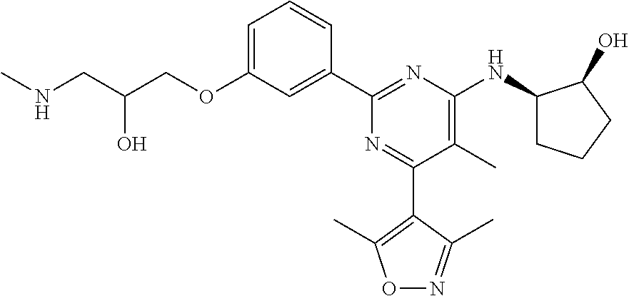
C1=C(OCC(CNC)O)C=C(C2=NC(NC3CCCC3O)=C(C)C(C3=C(C)ON=C3C)=N2)C=C1
